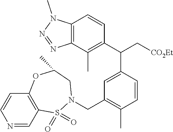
C12=C(C(C)=C(C(C[CO2Et])C3=CC(CN4S(=O)(=O)C5=C(C=CN=C5)OC(C)C4)=C(C)C=C3)C=C1)N=NN2C
